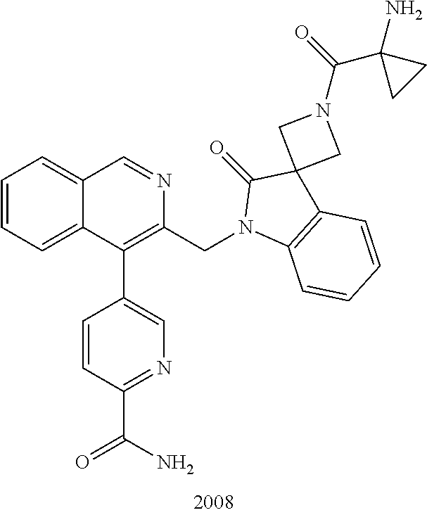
C1=CC=C2C(=C1)C=NC(CN1C3=C(C=CC=C3)C3(C1=O)CN(C(=O)C1(N)CC1)C3)=C2C1=CN=C(C(N)=O)C=C1
